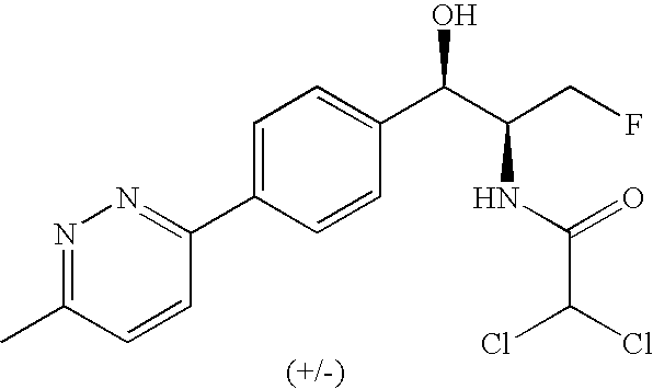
C1(C2=CC=C(C(C(CF)NC(C(Cl)Cl)=O)O)C=C2)=NN=C(C)C=C1
